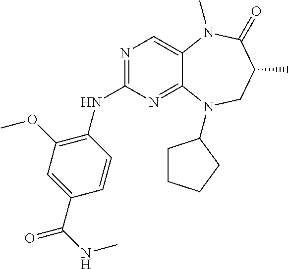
N1=C(NC2=C(OC)C=C(C(NC)=O)C=C2)N=C2C(=C1)N(C)C(=O)C(C)CN2C1CCCC1
